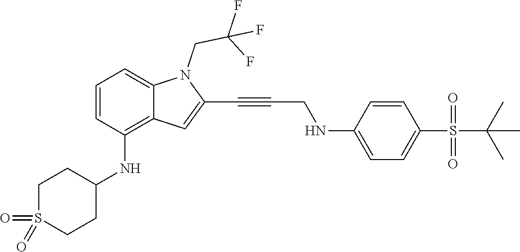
C1=C(NCC#CC2=CC3=C(NC4CCS(=O)(=O)CC4)C=CC=C3N2CC(F)(F)F)C=CC(S(C(C)(C)C)(=O)=O)=C1
